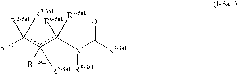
[R1-3]c([R2-3a1])([R3-3a1])c(c(N(C(=O)[R9-3a1])[R8-3a1])([R6-3a1])[R7-3a1])([R4-3a1])[R5-3a1]
